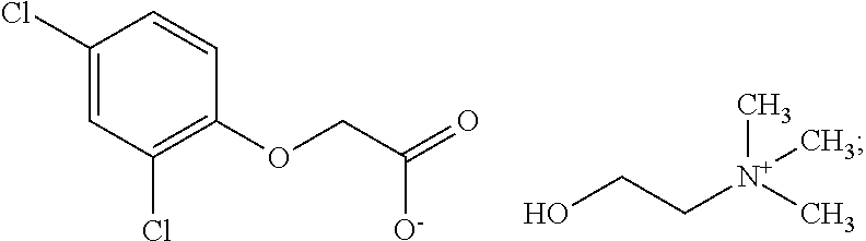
C1(Cl)=CC(Cl)=C(OCC(=O)[O-])C=C1.OCC[N+](C)(C)C
